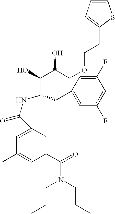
C1(C(=O)N(CCC)CCC)=CC(C(NC(CC2=CC(F)=CC(F)=C2)C(O)C(COCCC2=CC=CS2)O)=O)=CC(C)=C1
